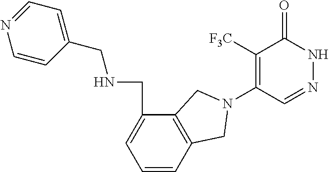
C1([F3C])=C(N2CC3=C(C(CNCC4=CC=NC=C4)=CC=C3)C2)C=NNC1=O
